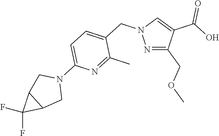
N1=C(COC)C(C(=O)O)=CN1CC1=CC=C(N2CC3C(C2)C3(F)F)N=C1C
